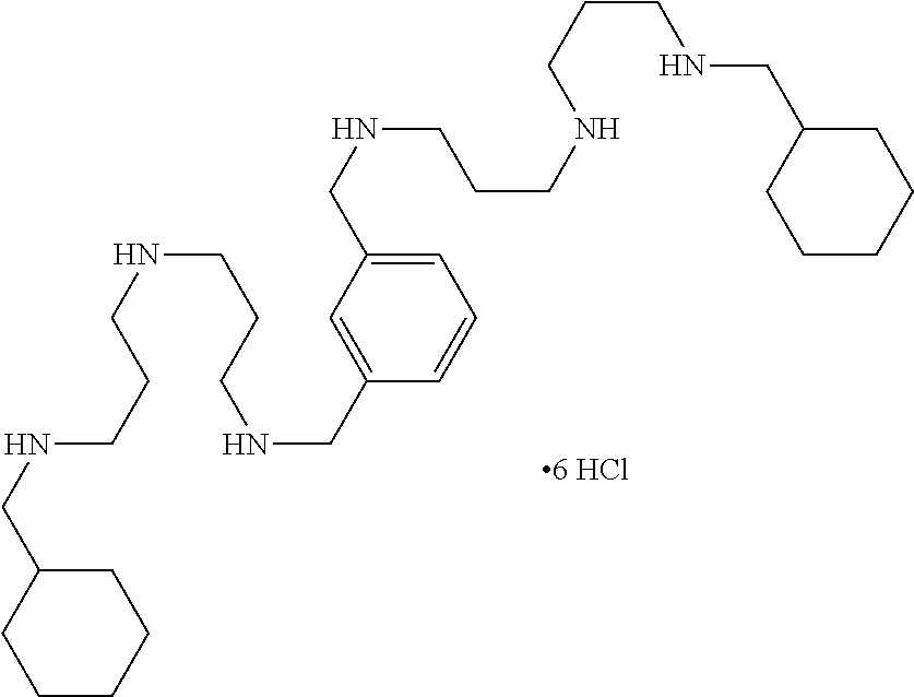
C1=C(CNCCCNCCCNCC2CCCCC2)C=C(CNCCCNCCCNCC2CCCCC2)C=C1
